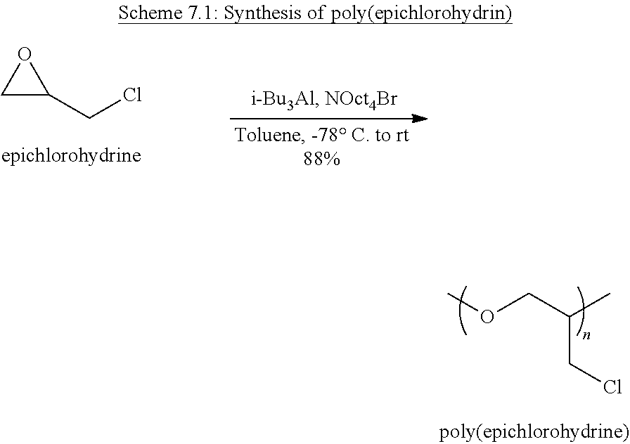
C1(CCl)OC1.COCC(C)CCl
